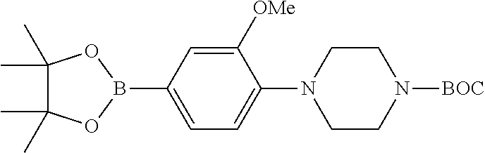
C1=C(B2OC(C)(C)C(C)(C)O2)C=C([OMe])C(N2CCN([BOC])CC2)=C1
